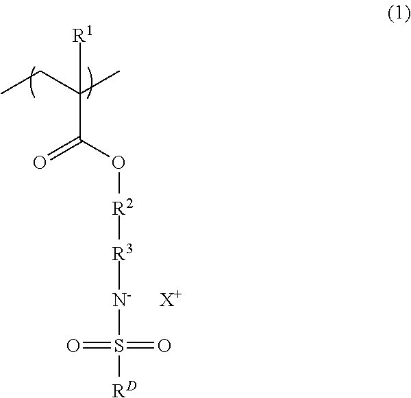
CCC(C)(C(O[R2][R3][N-]S(=O)(=O)[RD])=O)[R1].[X+]
